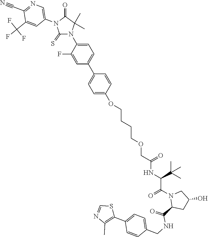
C1(=S)N(C2=CC=C(C3=CC=C(OCCCCOCC(NC(C(C)(C)C)C(N4C(C(=O)NCC5=CC=C(C6=C(C)N=CS6)C=C5)CC(O)C4)=O)=O)C=C3)C=C2F)C(C)(C)C(=O)N1C1=CN=C(C#N)C(C(F)(F)F)=C1
